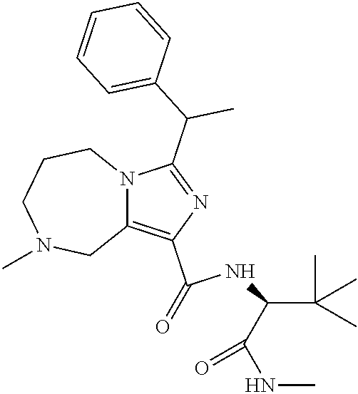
C1(C(=O)NC(C(C)(C)C)C(NC)=O)=C2N(C(C(C3=CC=CC=C3)C)=N1)CCCN(C)C2
